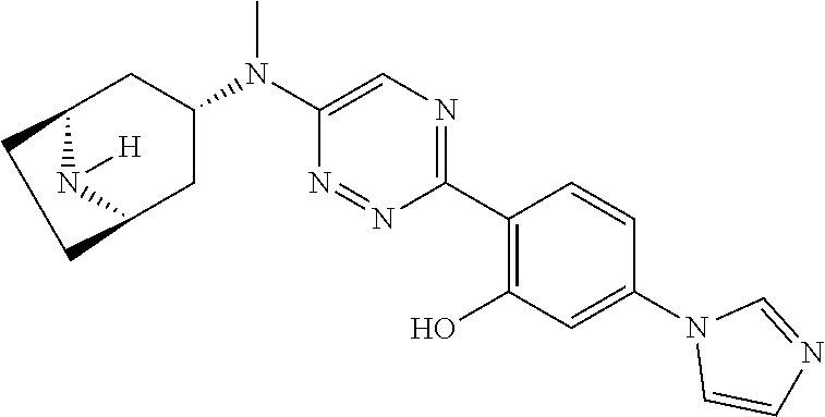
C1(C2=C(O)C=C(N3C=CN=C3)C=C2)=NC=C(N(C2CC3N([H])C(C2)CC3)C)N=N1
